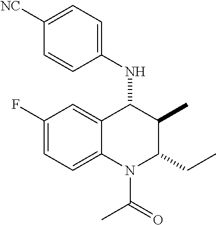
C1(F)=CC=C2C(=C1)C(NC1=CC=C([NC])C=C1)C(C)C(CC)N2C(C)=O
